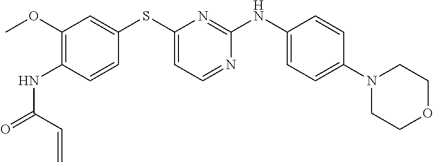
C1(NC(=O)C=C)=C(OC)C=C(SC2=CC=NC(NC3=CC=C(N4CCOCC4)C=C3)=N2)C=C1
